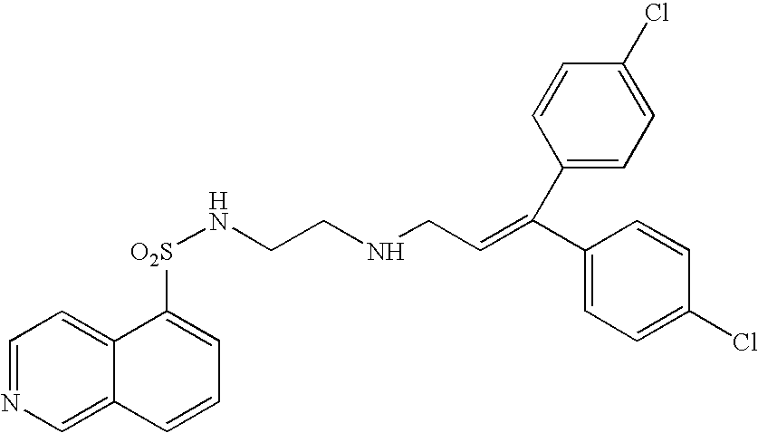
C1=NC=C2C(=C1)C([O2S]NCCNCC=C(C1=CC=C(Cl)C=C1)C1=CC=C(Cl)C=C1)=CC=C2
